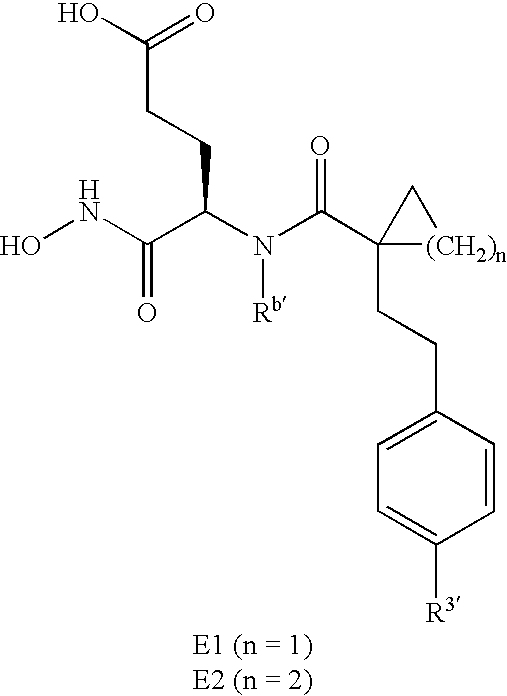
C1(CCC2(C(N(C(C(NO)=O)CCC(O)=O)[Rb])=O)[(CH2)n]C2)=CC=C([R3])C=C1
